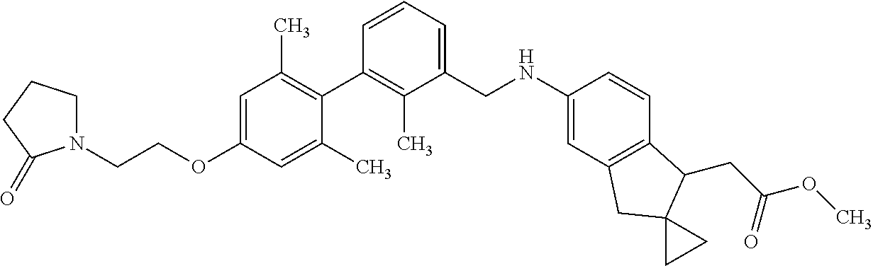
C1=C(OCCN2CCCC2=O)C=C(C)C(C2=C(C)C(CNC3=CC4=C(C=C3)C(CC(OC)=O)C3(C4)CC3)=CC=C2)=C1C
